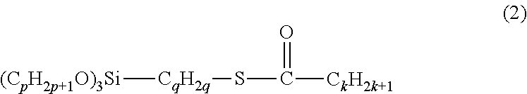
[(CpH2p+1O)3Si][CqH2q]SC([CkH2k+1])=O
